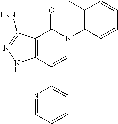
C12=C(C(C3=CC=CC=N3)=CN(C3=C(C)C=CC=C3)C1=O)NN=C2N
